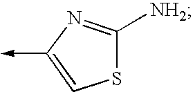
N1=C([NH2])SC=C1->C
